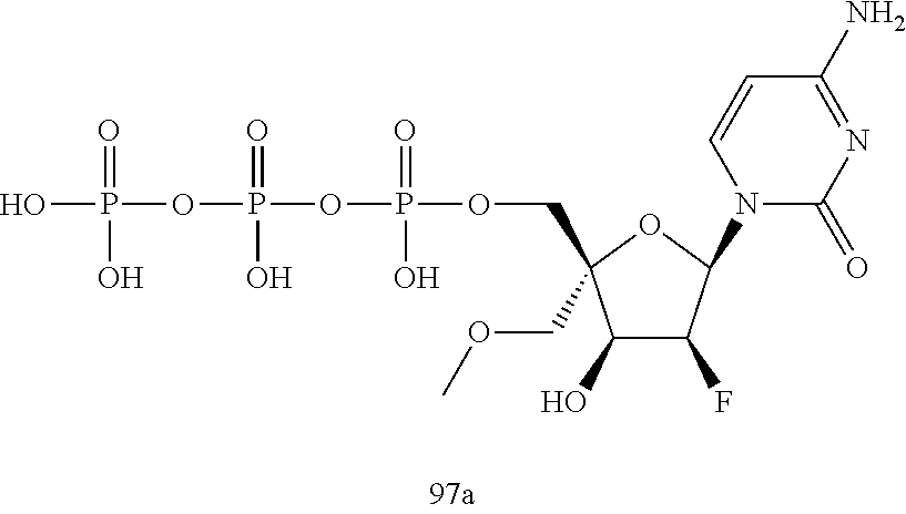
OP(=O)(O)OP(=O)(O)OP(=O)(O)OCC1(COC)C(O)C(F)C(N2C(=O)N=C(N)C=C2)O1
